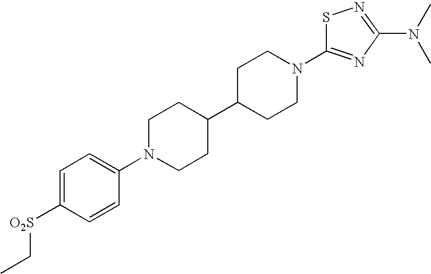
C1=C([O2S]CC)C=CC(N2CCC(C3CCN(C4=NC(N(C)C)=NS4)CC3)CC2)=C1
